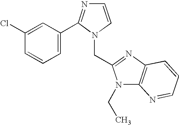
C1=C(Cl)C=CC=C1C1=NC=CN1CC1=NC2=C(N1CC)N=CC=C2
